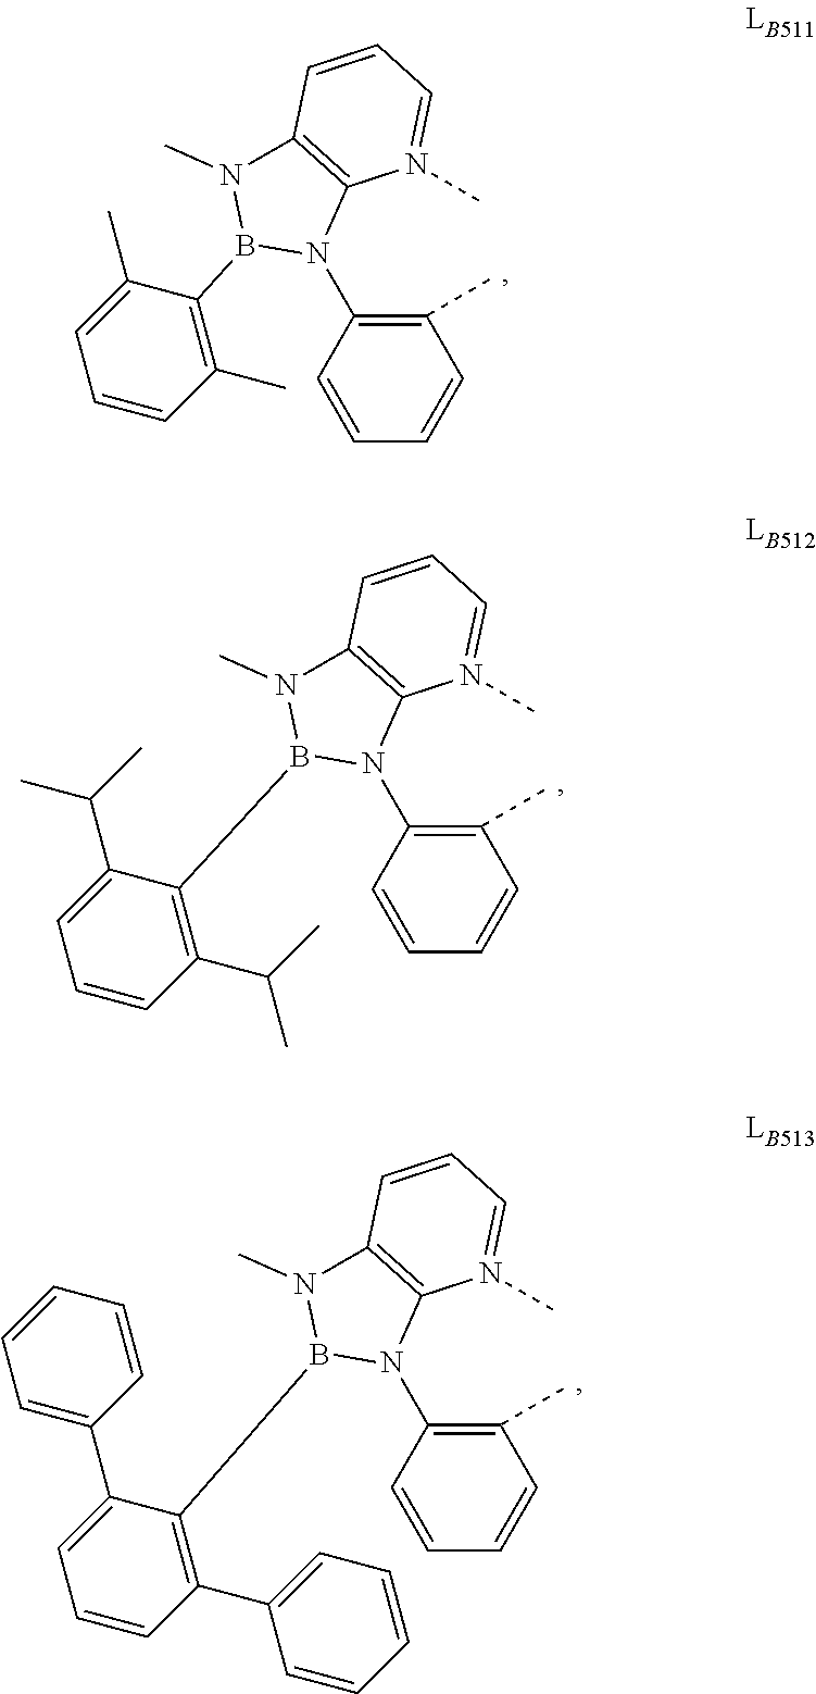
C1(C)=C(N2C3=C(N(C)B2C2=C(C)C=CC=C2C)C=CC=N3C)C=CC=C1.C1(C)=C(N2C3=C(N(C)B2C2=C(C(C)C)C=CC=C2C(C)C)C=CC=N3C)C=CC=C1.C1(C)=C(N2C3=C(N(C)B2C2=C(C4=CC=CC=C4)C=CC=C2C2=CC=CC=C2)C=CC=N3C)C=CC=C1
